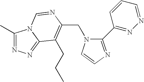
C(N1C(C2=NN=CC=C2)=NC=C1)C1=C(CCC)C2=NN=C(C)N2C=N1
